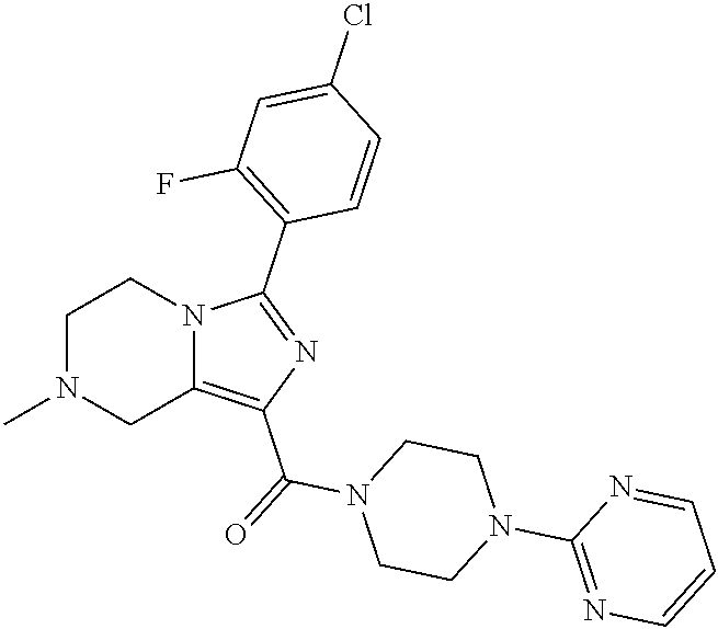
C1N(C)CC2=C(C(=O)N3CCN(C4=NC=CC=N4)CC3)N=C(C3=C(F)C=C(Cl)C=C3)N2C1
